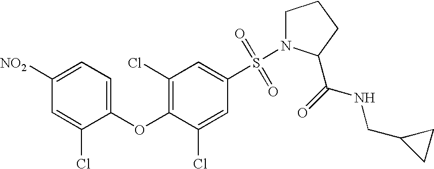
[NO2]C1=CC=C(OC2=C(Cl)C=C(S(=O)(=O)N3CCCC3C(=O)NCC3CC3)C=C2Cl)C(Cl)=C1
